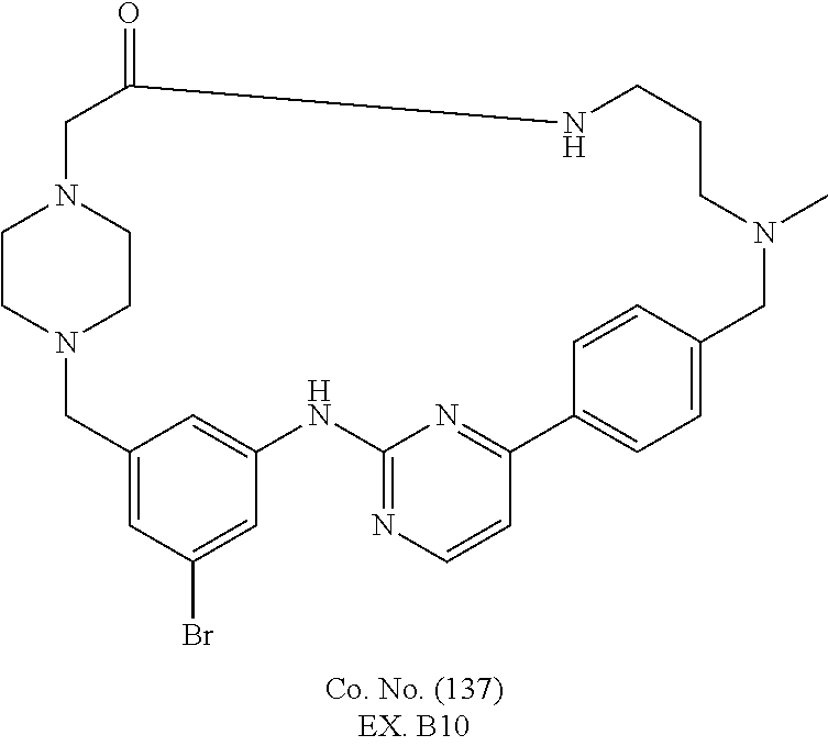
C1CN2CCN1CC(=O)NCCCN(C)CC1=CC=C(C3=NC(=NC=C3)NC3=CC(=CC(Br)=C3)C2)C=C1
